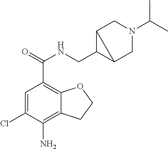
C1=C(Cl)C(N)=C2C(=C1C(=O)NCC1C3CN(C(C)C)CC13)OCC2
